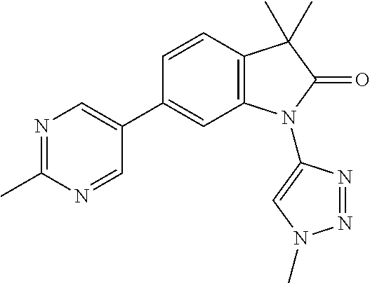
C1=CC2=C(C=C1C1=CN=C(C)N=C1)N(C1=CN(C)N=N1)C(=O)C2(C)C
